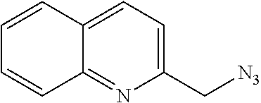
C1(C[N3])=CC=C2C(=N1)C=CC=C2
